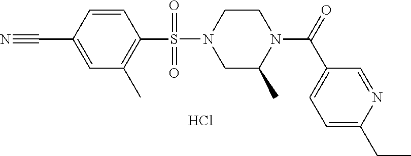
C1=CC(C#N)=CC(C)=C1S(N1CC(C)N(C(=O)C2=CC=C(CC)N=C2)CC1)(=O)=O.Cl
